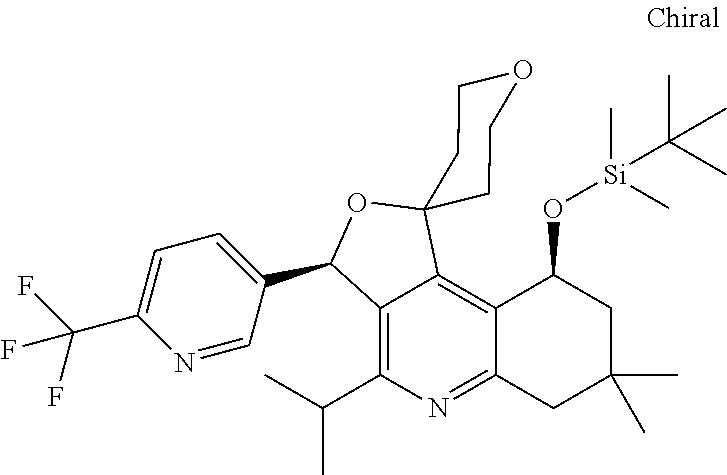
N1=CC(C2C3=C(C(C)C)N=C4C(=C3C3(O2)CCOCC3)C(O[Si](C)(C(C)(C)C)C)CC(C)(C)C4)=CC=C1C(F)(F)F
